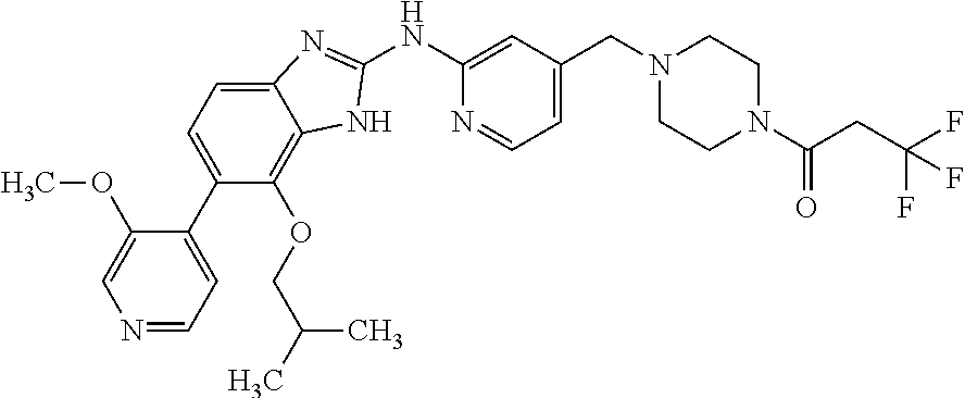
N1=CC=C(C2=CC=C3C(=C2OCC(C)C)NC(NC2=CC(CN4CCN(C(=O)CC(F)(F)F)CC4)=CC=N2)=N3)C(OC)=C1
